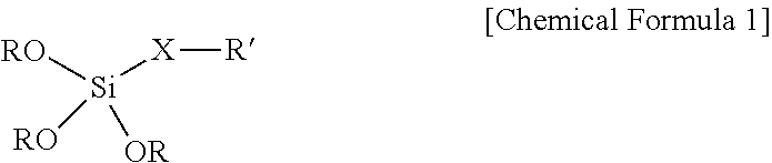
[X]([R])[Si]([RO])([RO])[OR]
